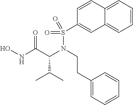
C(N(C(C(NO)=O)C(C)C)S(C1=CC2=CC=CC=C2C=C1)(=O)=O)CC1=CC=CC=C1
